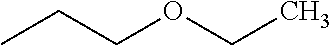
CCCOCC
